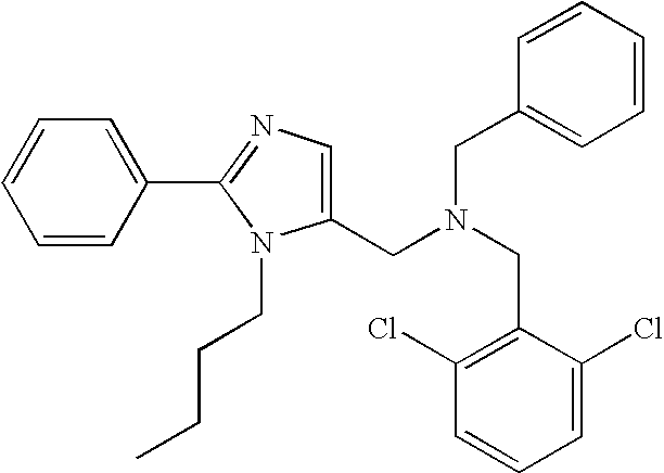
C1(CN(CC2=C(Cl)C=CC=C2Cl)CC2=CC=CC=C2)=CN=C(C2=CC=CC=C2)N1CCCC
